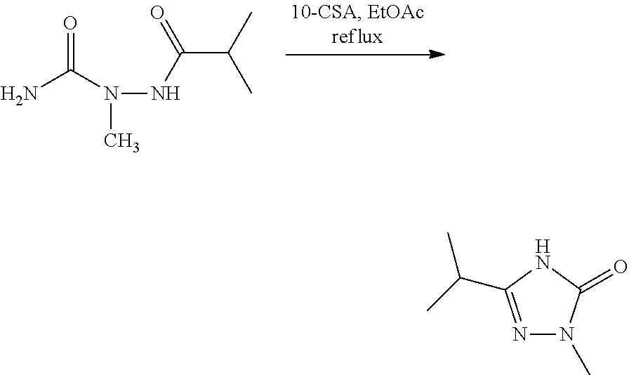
NC(N(C)NC(C(C)C)=O)=O.N1=C(C(C)C)NC(=O)N1C
